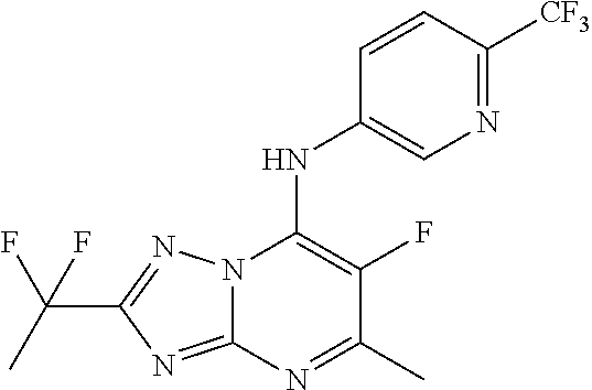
N1=C([CF3])C=CC(NC2=C(F)C(C)=NC3=NC(C(F)(F)C)=NN23)=C1
